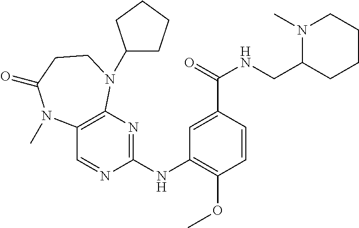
C1(NC2=NC3=C(C=N2)N(C)C(=O)CCN3C2CCCC2)=C(OC)C=CC(C(=O)NCC2CCCCN2C)=C1
